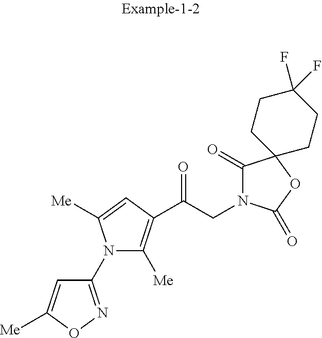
C1(N2C([Me])=C(C(CN3C(=O)C4(OC3=O)CCC(F)(F)CC4)=O)C=C2[Me])=NOC([Me])=C1
